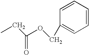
C1=CC=CC(COC(=O)CC)=C1
